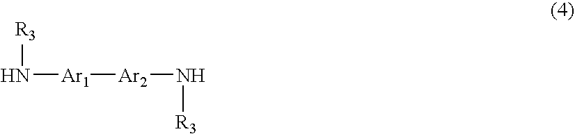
N([Ar1][Ar2]N[R3])[R3]
